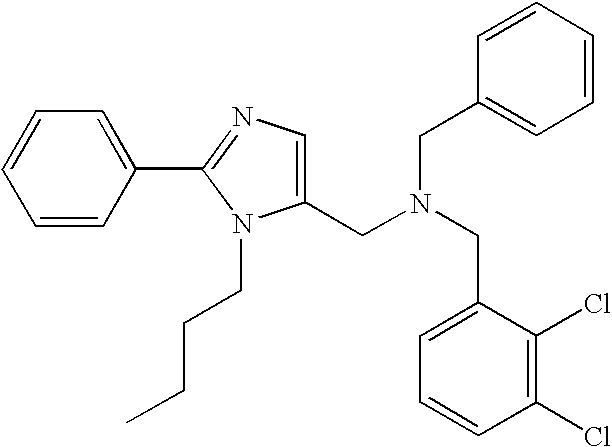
C1(CN(CC2=CC=CC(Cl)=C2Cl)CC2=CC=CC=C2)=CN=C(C2=CC=CC=C2)N1CCCC
